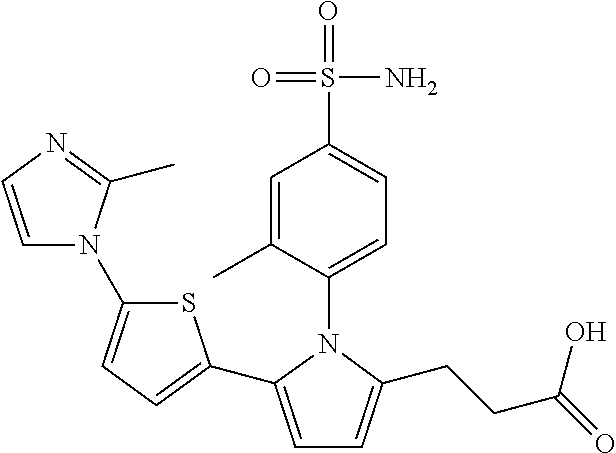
C1=C(C)C(N2C(C3=CC=C(N4C=CN=C4C)S3)=CC=C2CCC(=O)O)=CC=C1S(=O)(N)=O
